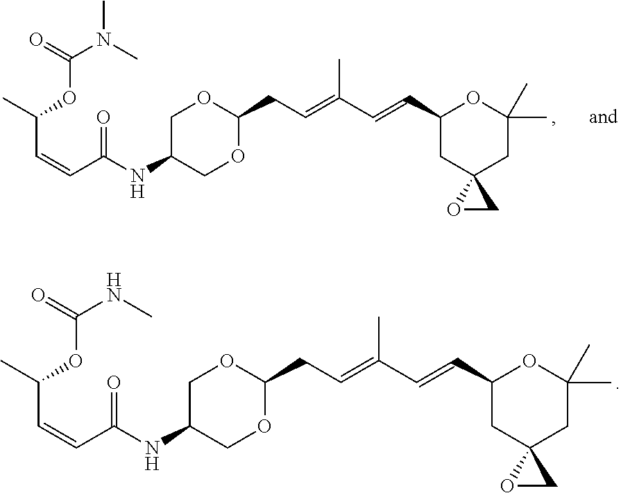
O=C(N(C)C)OC(C=CC(NC1COC(CC=C(C=CC2CC3(CC(C)(C)O2)OC3)C)OC1)=O)C.O=C(NC)OC(C=CC(NC1COC(CC=C(C=CC2CC3(CC(C)(C)O2)OC3)C)OC1)=O)C
